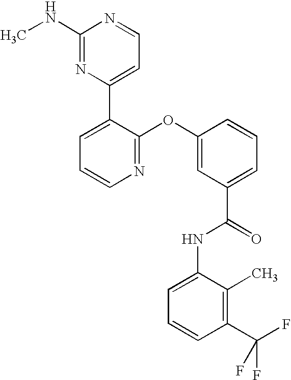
N1=C(OC2=CC(C(=O)NC3=CC=CC(C(F)(F)F)=C3C)=CC=C2)C(C2=CC=NC(NC)=N2)=CC=C1
